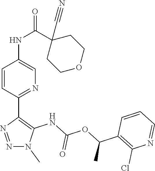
N1(C)C(NC(OC(C2=C(Cl)N=CC=C2)C)=O)=C(C2=NC=C(NC(C3(C#N)CCOCC3)=O)C=C2)N=N1
